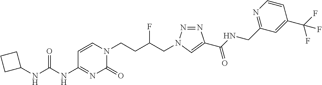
C1(NC(=O)NC2CCC2)=NC(=O)N(CCC(CN2N=NC(C(NCC3=NC=CC(C(F)(F)F)=C3)=O)=C2)F)C=C1
